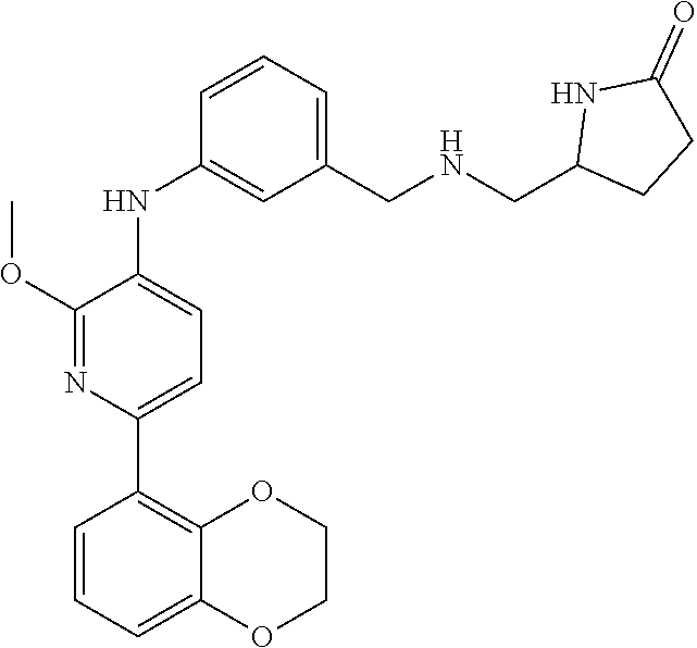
C1(NC2=CC(CNCC3CCC(=O)N3)=CC=C2)=CC=C(C2=C3OCCOC3=CC=C2)N=C1OC
